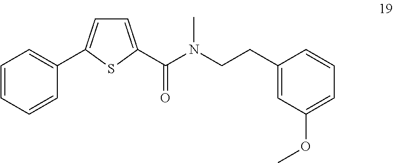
C1(CCN(C)C(=O)C2=CC=C(C3=CC=CC=C3)S2)=CC(OC)=CC=C1
